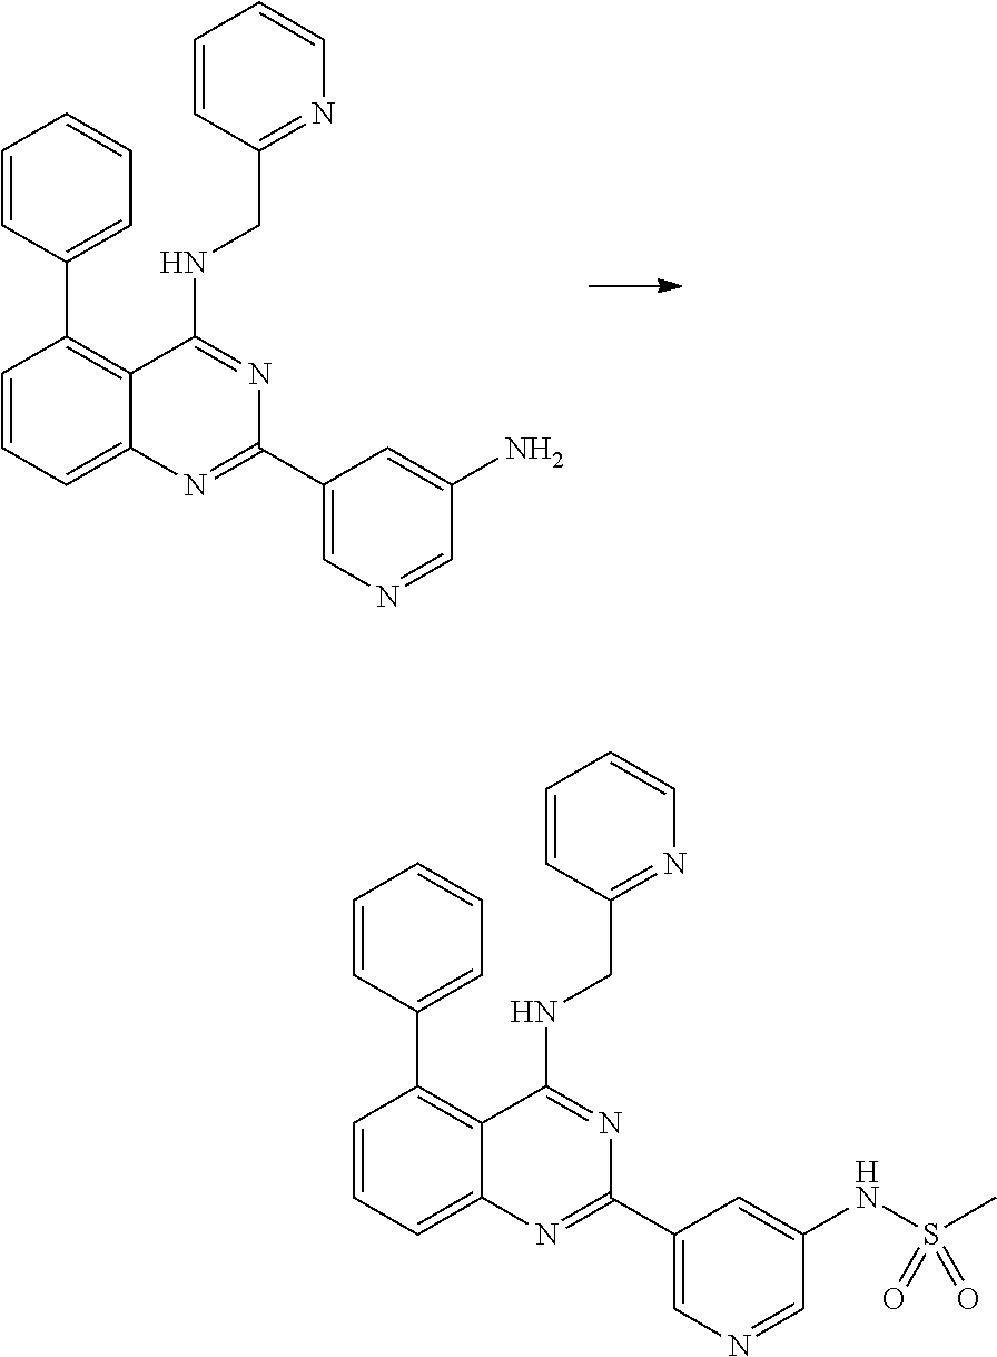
C1=CC(C2=C3C(=CC=C2)N=C(C2=CN=CC(N)=C2)N=C3NCC2=NC=CC=C2)=CC=C1.C1=CC(C2=C3C(=CC=C2)N=C(C2=CN=CC(NS(C)(=O)=O)=C2)N=C3NCC2=NC=CC=C2)=CC=C1
